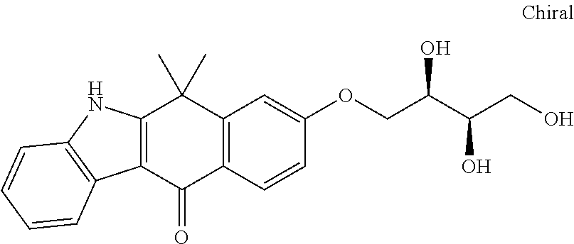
C12=C(C=CC(OCC(C(CO)O)O)=C1)C(=O)C1=C(C2(C)C)NC2=C1C=CC=C2
